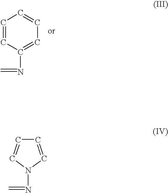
C1=CN(N=C)C=C1.C1=CC(N=C)=CC=C1
